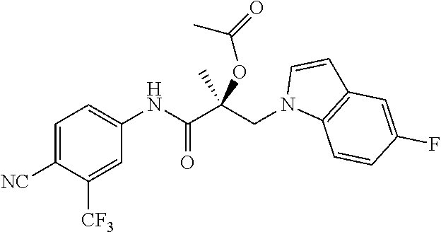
C1=C([NC])C([CF3])=CC(NC(C(CN2C3=C(C=C2)C=C(F)C=C3)(OC(=O)C)C)=O)=C1
